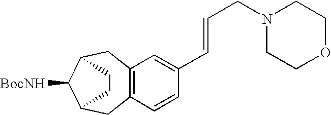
C12=C(C=CC(C=CCN3CCOCC3)=C1)CC1C([BocNH])C(C2)CC1
